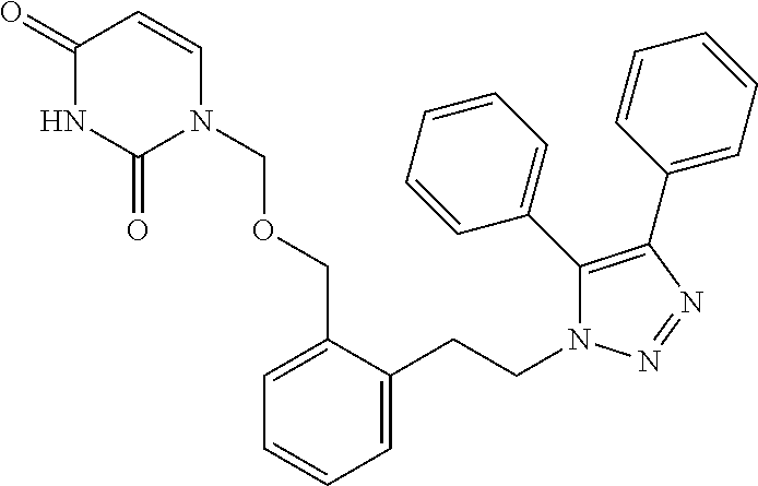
C1(=O)NC(=O)N(COCC2=CC=CC=C2CCN2N=NC(C3=CC=CC=C3)=C2C2=CC=CC=C2)C=C1
